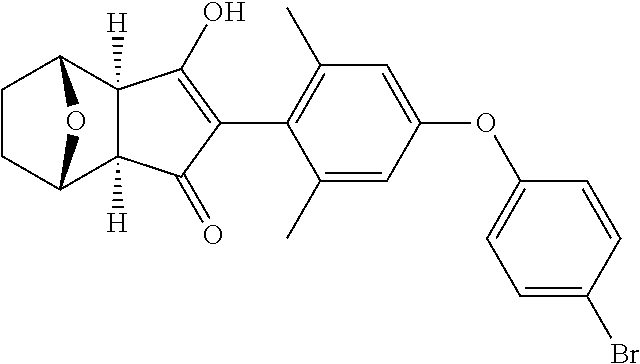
C1CC2C3([H])C([H])(C1O2)C(O)=C(C1=C(C)C=C(OC2=CC=C(Br)C=C2)C=C1C)C3=O
